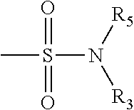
S(N([R5])[R3])(=O)(=O)C
